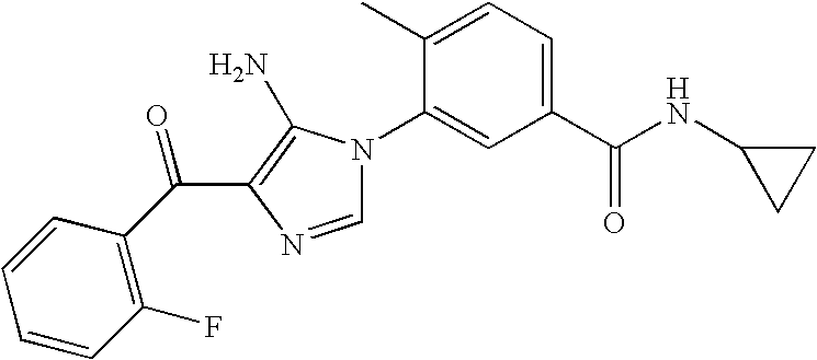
C1=CC=CC(F)=C1C(C1=C(N)N(C2=CC(C(NC3CC3)=O)=CC=C2C)C=N1)=O
